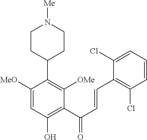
C1([MeO])=CC(O)=C(C(C=CC2=C(Cl)C=CC=C2Cl)=O)C([OMe])=C1C1CCN([Me])CC1
